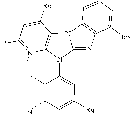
C1(N2C3=C(C([Ro])=CC([L])=N3C)N3C4=C(C([Rp])=CC=C4)N=C23)=CC([Rq])=CC([LA])=C1C
